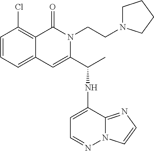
C12=CC=CC(Cl)=C1C(=O)N(CCN1CCCC1)C(C(NC1=CC=NN3C1=NC=C3)C)=C2
